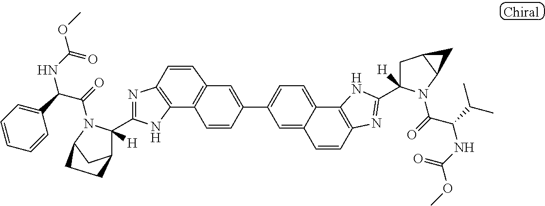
C12=C(N=C(C3([H])C4CC(N3C(=O)C(C3=CC=CC=C3)NC(=O)OC)CC4)N1)C=CC1=C2C=CC(C2=CC=C3C4=C(N=C(C5([H])CC6C(N5C(C(C(C)C)NC(=O)OC)=O)C6)N4)C=CC3=C2)=C1
